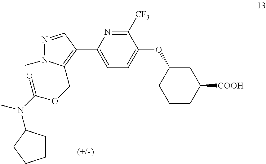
C1([CF3])=NC(C2=C(COC(N(C)C3CCCC3)=O)N(C)N=C2)=CC=C1OC1CCCC([COOH])C1
